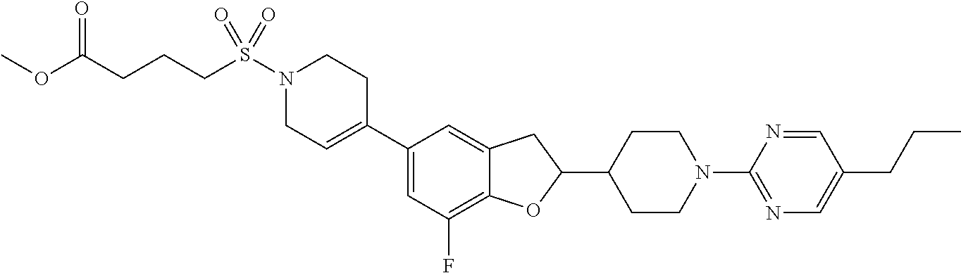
C1(C2=CCN(S(CCCC(OC)=O)(=O)=O)CC2)=CC(F)=C2C(=C1)CC(C1CCN(C3=NC=C(CCC)C=N3)CC1)O2
